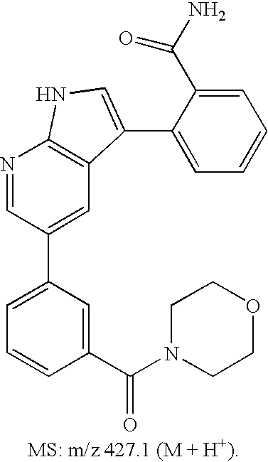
C1=C(C2=CC3=C(N=C2)NC=C3C2=CC=CC=C2C(N)=O)C=C(C(=O)N2CCOCC2)C=C1
